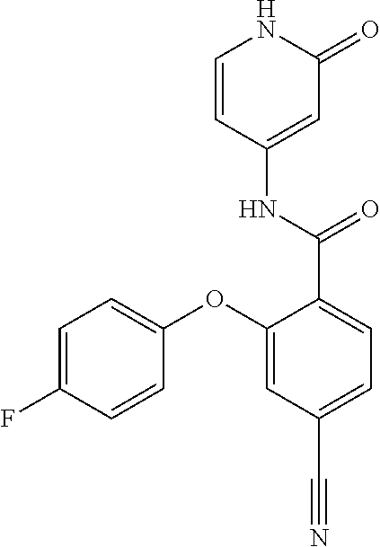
C1=CC(NC(=O)C2=CC=C(C#N)C=C2OC2=CC=C(F)C=C2)=CC(=O)N1
